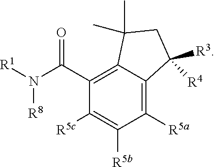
C1([R5a])=C2C(=C(C(N([R1])[R8])=O)C([R5c])=C1[R5b])C(C)(C)CC2([R3])[R4]
